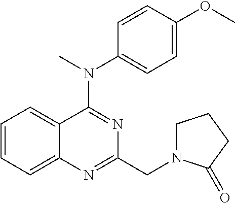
C1=CC=C2C(=C1)C(N(C)C1=CC=C(OC)C=C1)=NC(CN1CCCC1=O)=N2
